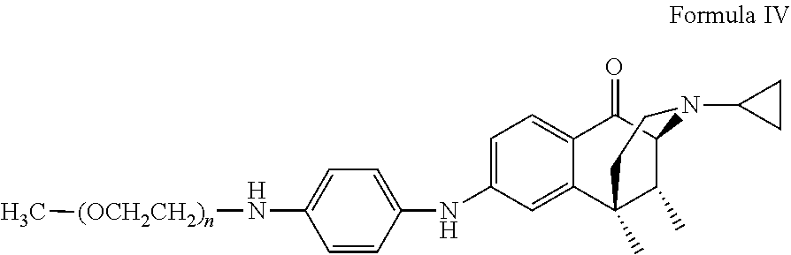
C1=C(NC2=CC=C(N[(OCH2CH2)n]C)C=C2)C=C2C(=C1)C(=O)C1C(C)C2(C)CCN1C1CC1
